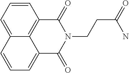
C1=CC=C2C3=C1C(=O)N(CCC(=O)N)C(=O)C3=CC=C2
